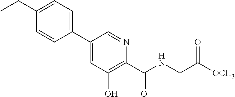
C1(C2=CC=C(CC)C=C2)=CC(O)=C(C(=O)NCC([OCH3])=O)N=C1
